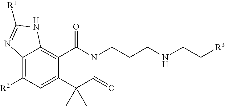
C12=C([R2])C=C3C(=C1NC([R1])=N2)C(=O)N(CCCNCC[R3])C(=O)C3(C)C
